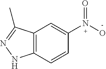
C12=C(C=CC(N(O)=O)=C1)NN=C2C
